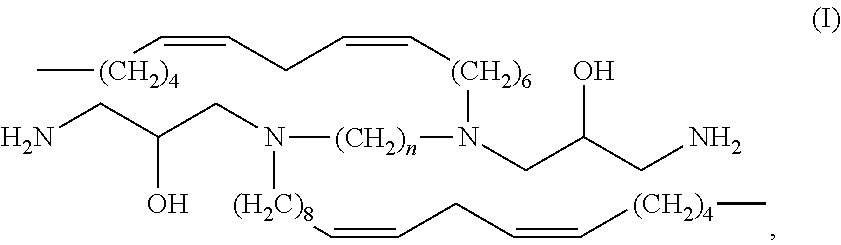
NCC(CN([(H2C)8]C=CCC=C[(CH2)4]C)[(CH2)n]N(CC(CN)O)[(CH2)6]C=CCC=C[(CH2)4]C)O
